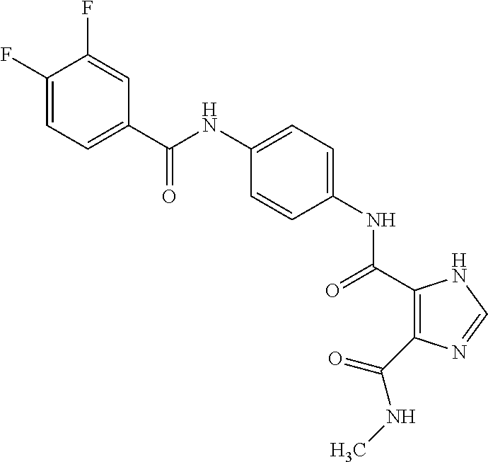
C(NC1=CC=C(NC(=O)C2=C(C(NC)=O)N=CN2)C=C1)(=O)C1=CC=C(F)C(F)=C1
